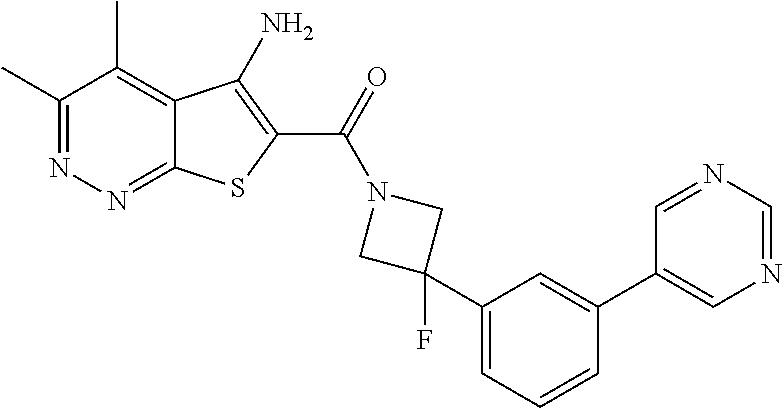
C1(C)=NN=C2C(=C1C)C(N)=C(C(=O)N1CC(C3=CC=CC(C4=CN=CN=C4)=C3)(F)C1)S2
